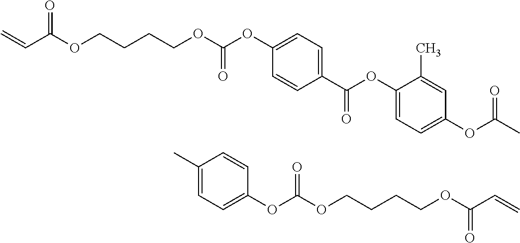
C1(C(OC2=CC=C(OC(=O)C)C=C2C)=O)=CC=C(OC(OCCCCOC(C=C)=O)=O)C=C1.C1(C)=CC=C(OC(OCCCCOC(C=C)=O)=O)C=C1
